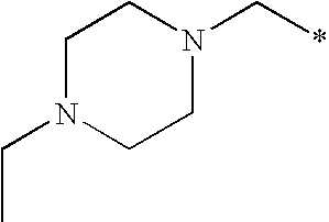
C1N(CC)CCN(C*)C1
